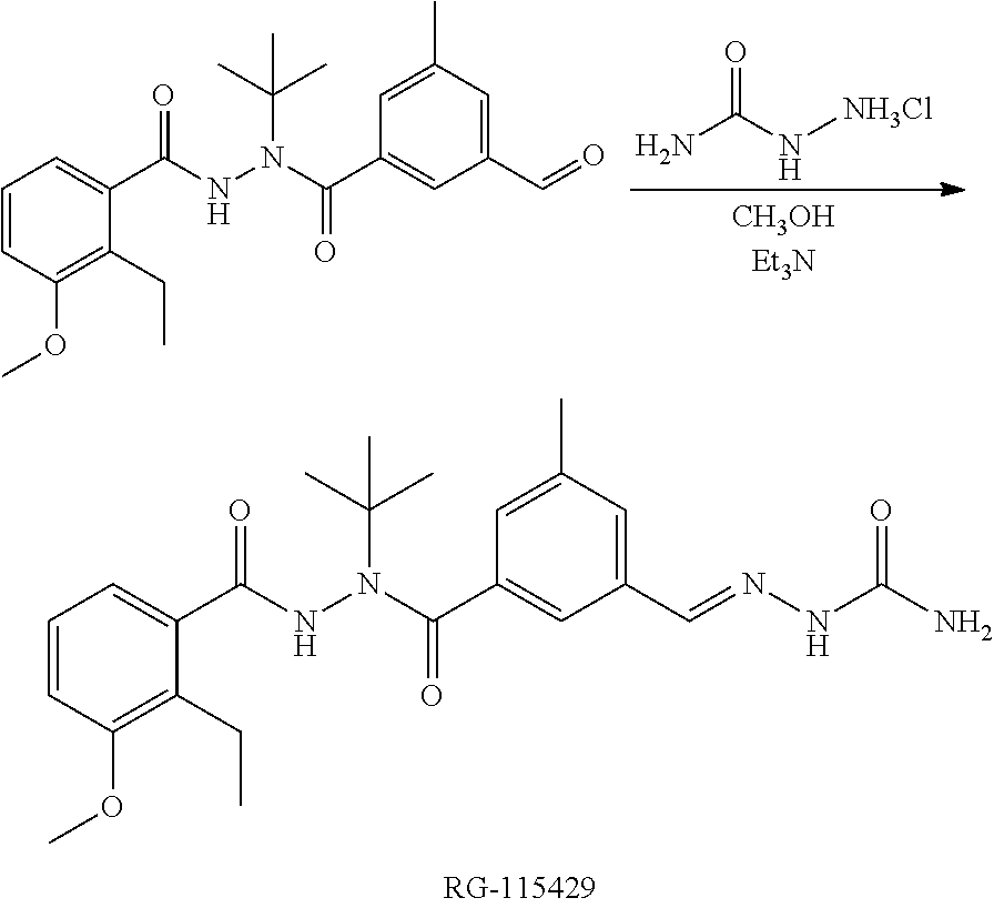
C1=CC(OC)=C(CC)C(C(NN(C(=O)C2=CC(C=O)=CC(C)=C2)C(C)(C)C)=O)=C1.NC(N[NH3Cl])=O.C1=CC(OC)=C(CC)C(C(NN(C(=O)C2=CC(C=NNC(N)=O)=CC(C)=C2)C(C)(C)C)=O)=C1
